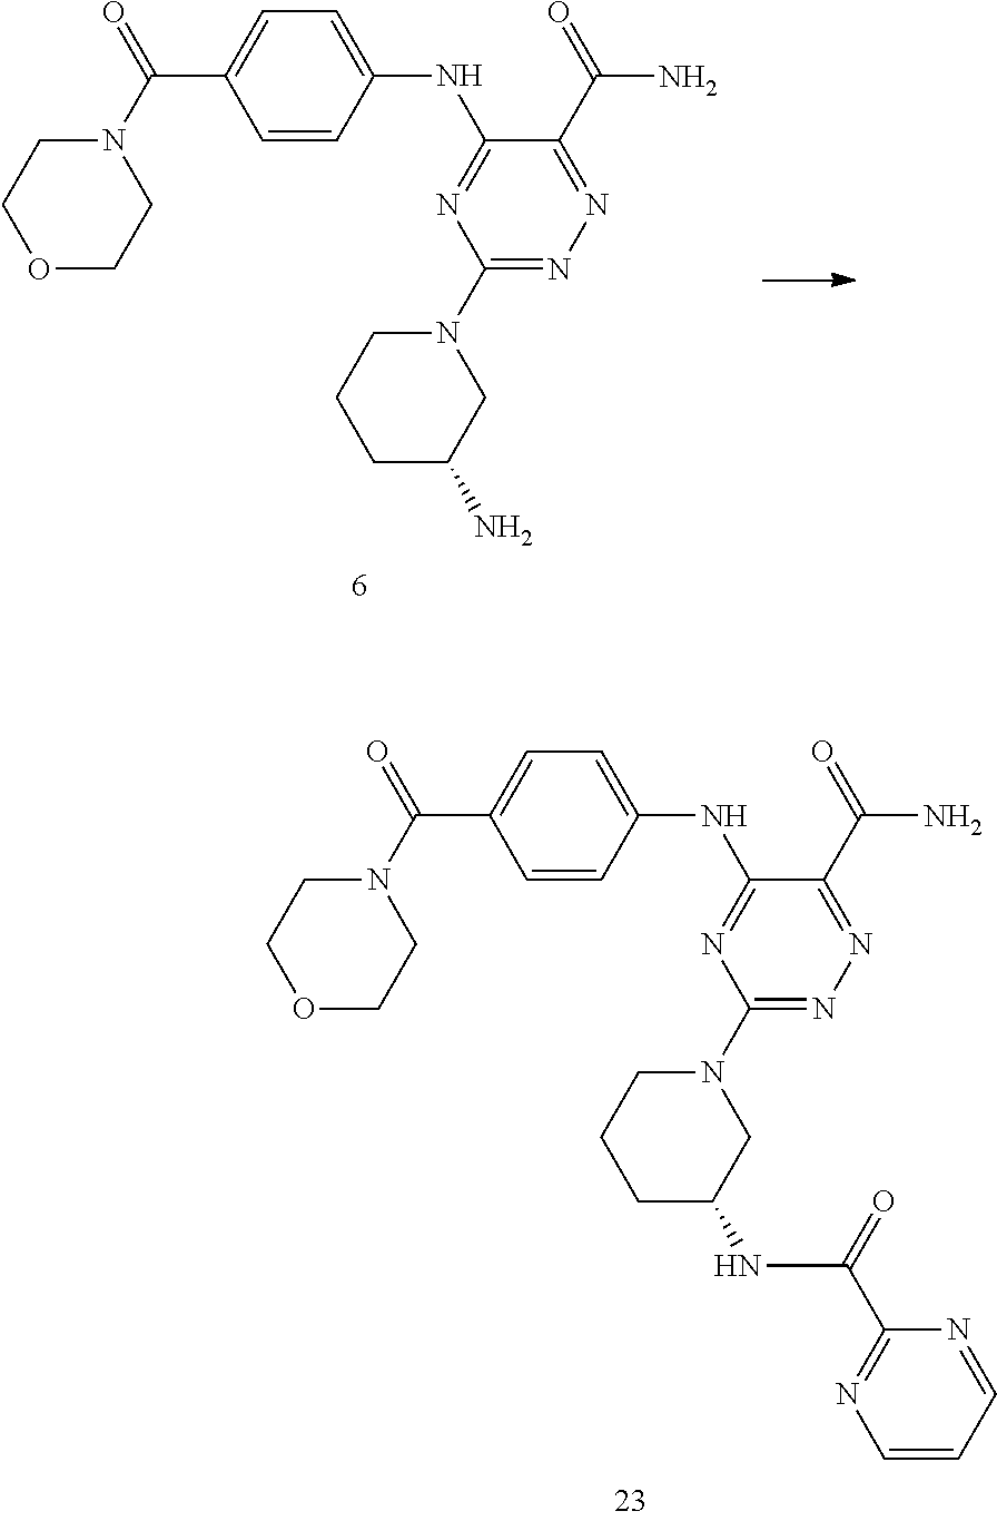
O1CCN(C(C2=CC=C(NC3=NC(N4CCCC(N)C4)=NN=C3C(N)=O)C=C2)=O)CC1.O1CCN(C(C2=CC=C(NC3=NC(N4CCCC(NC(C5=NC=CC=N5)=O)C4)=NN=C3C(N)=O)C=C2)=O)CC1
